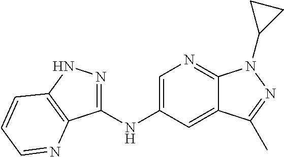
C1(NC2=CN=C3C(=C2)C(C)=NN3C2CC2)=NNC2=C1N=CC=C2
